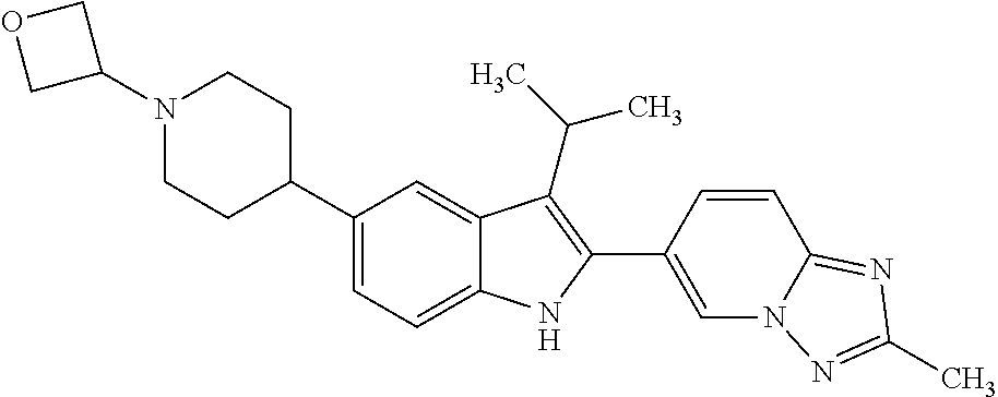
C1(N2CCC(C3=CC=C4C(=C3)C(C(C)C)=C(C3=CN5C(=NC(C)=N5)C=C3)N4)CC2)COC1
